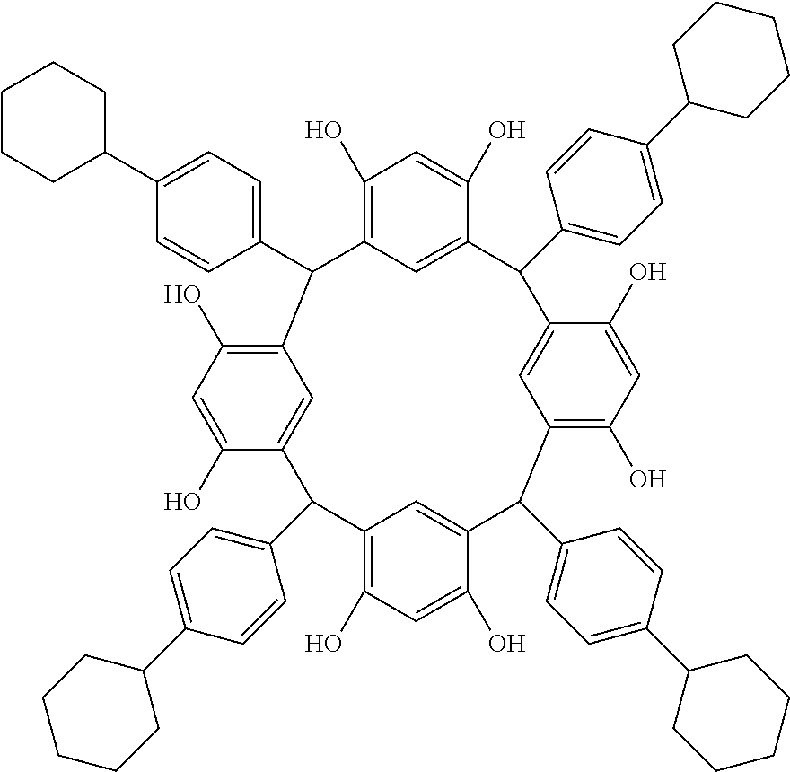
C1(O)=C2C=C(C(O)=C1)C(C1=CC=C(C3CCCCC3)C=C1)C1=CC(=C(O)C=C1O)C(C1=CC=C(C3CCCCC3)C=C1)C1=CC(=C(O)C=C1O)C(C1=CC=C(C3CCCCC3)C=C1)C1=CC(=C(O)C=C1O)C2C1=CC=C(C2CCCCC2)C=C1
